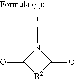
N1(C)C(=O)[R20]C1=O
